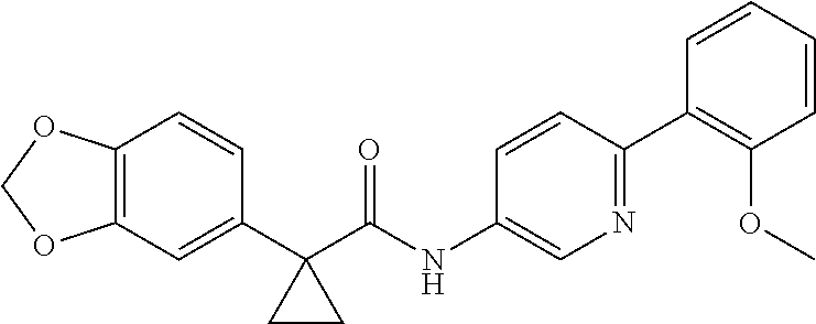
C12=C(C=C(C3(C(=O)NC4=CN=C(C5=C(OC)C=CC=C5)C=C4)CC3)C=C1)OCO2
